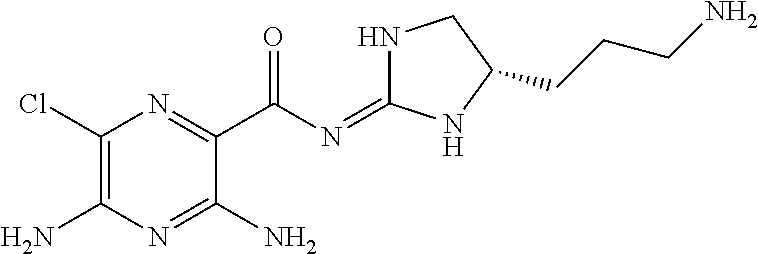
C1(Cl)=C(N)N=C(N)C(C(N=C2NCC(CCCN)N2)=O)=N1
